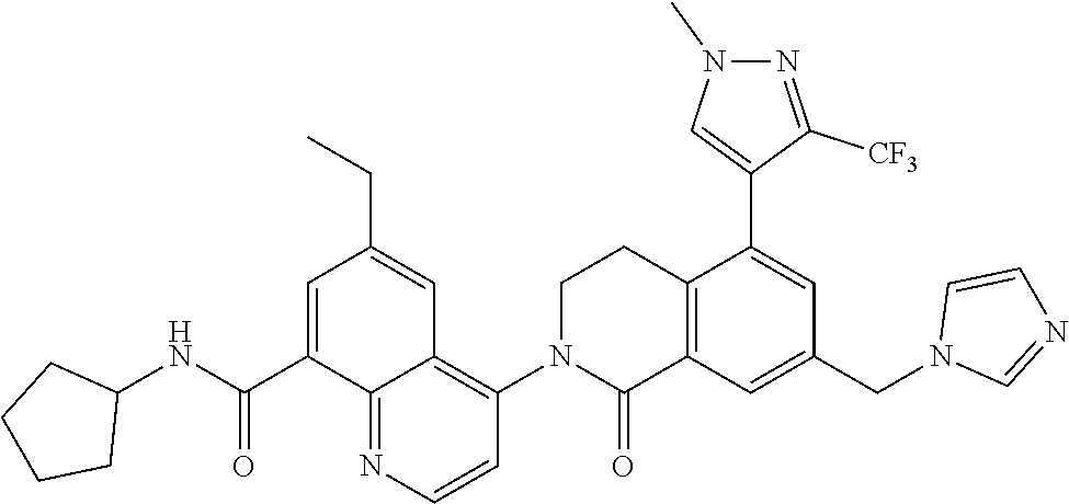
C12=C(C=C(CN3C=NC=C3)C=C1C1=CN(C)N=C1[CF3])C(=O)N(C1=C3C(=NC=C1)C(C(NC1CCCC1)=O)=CC(CC)=C3)CC2
